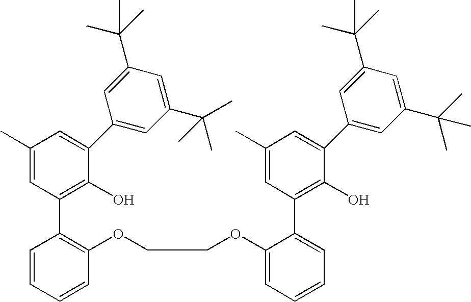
C1(C)=CC(C2=C(OCCOC3=CC=CC=C3C3=C(O)C(C4=CC(C(C)(C)C)=CC(C(C)(C)C)=C4)=CC(C)=C3)C=CC=C2)=C(O)C(C2=CC(C(C)(C)C)=CC(C(C)(C)C)=C2)=C1
